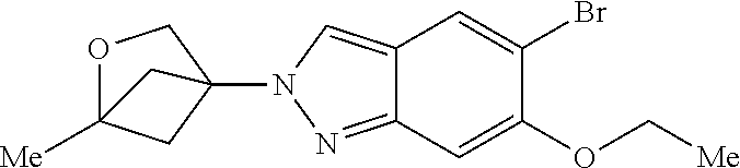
C1(OC[Me])=CC2=NN(C34COC([Me])(C3)C4)C=C2C=C1Br
